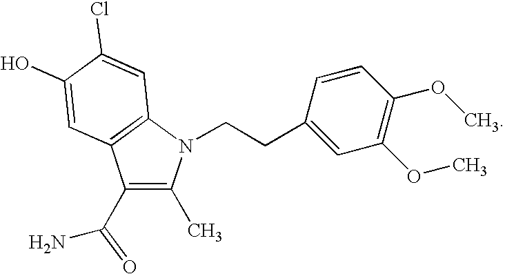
C1=CC(OC)=C(OC)C=C1CCN1C(C)=C(C(=O)N)C2=C1C=C(Cl)C(O)=C2
